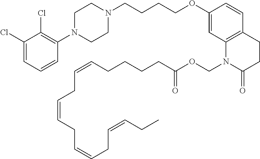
C1=C(Cl)C(Cl)=C(N2CCN(CCCCOC3=CC4=C(C=C3)CCC(=O)N4COC(=O)CCCCC=CCC=CCC=CCC=CCC)CC2)C=C1
